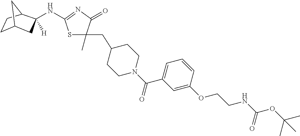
N(C1([H])CC2CCC1C2)C1=NC(=O)C(C)(CC2CCN(C(=O)C3=CC=CC(OCCNC(OC(C)(C)C)=O)=C3)CC2)S1
